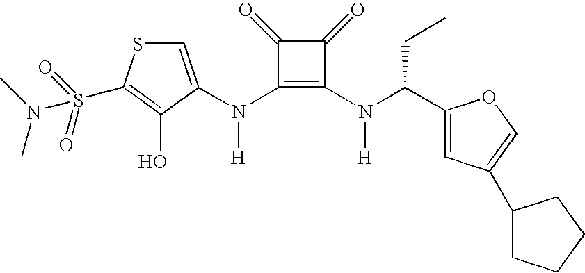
N(C1=C(N(C(C2=CC(C3CCCC3)=CO2)CC)[H])C(=O)C1=O)([H])C1=CSC(S(=O)(=O)N(C)C)=C1O
